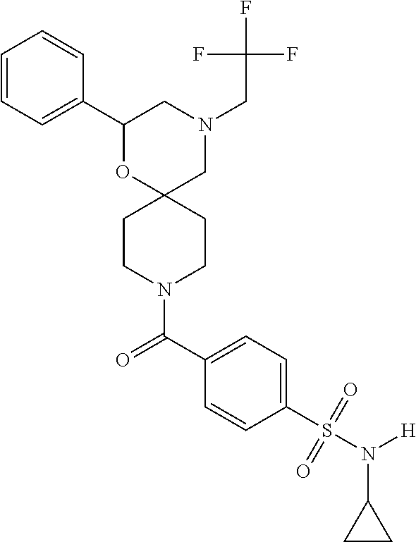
C1(C2=CC=CC=C2)OC2(CN(CC(F)(F)F)C1)CCN(C(C1=CC=C(S(=O)(N(C3CC3)[H])=O)C=C1)=O)CC2
